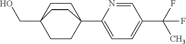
C1=C(C23CCC(CO)(CC2)CC3)N=CC(C(F)(C)F)=C1
